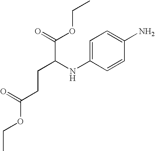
C1=C(NC(C(=O)OCC)CCC(OCC)=O)C=CC(N)=C1
